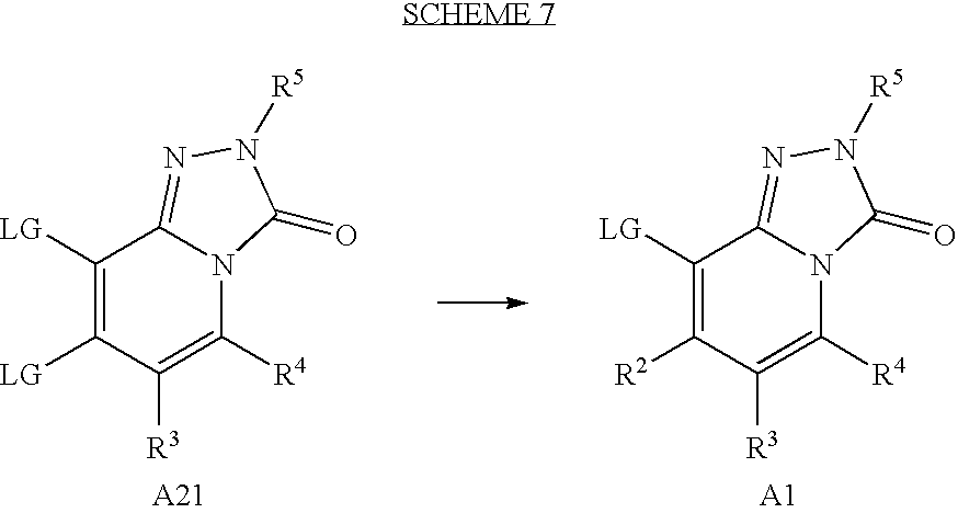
C1([LG])=C([LG])C([R3])=C([R4])N2C1=NN([R5])C2=O.C1([LG])=C([R2])C([R3])=C([R4])N2C1=NN([R5])C2=O
